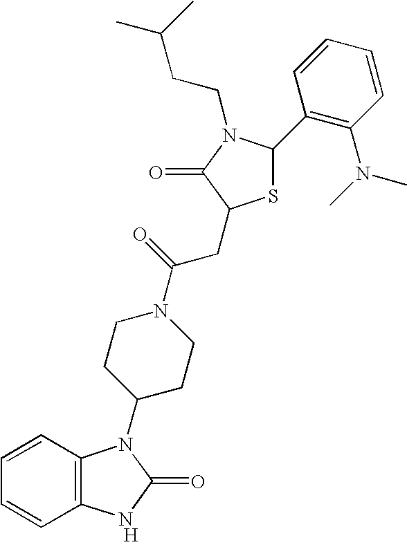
[H].C12=C(C=CC=C1)N(C1CCN(C(=O)CC3SC(C4=C(N(C)C)C=CC=C4)N(CCC(C)C)C3=O)CC1)C(=O)N2
